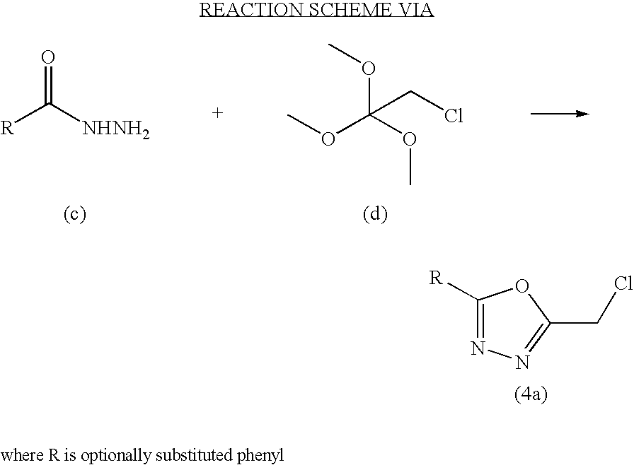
[R]C([NHNH2])=O.COC(OC)(OC)CCl.C1([R])=NN=C(CCl)O1
